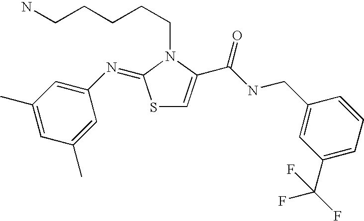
S1C=C(C(NCC2=CC(C(F)(F)F)=CC=C2)=O)N(CCCCCN)C1=NC1=CC(C)=CC(C)=C1
